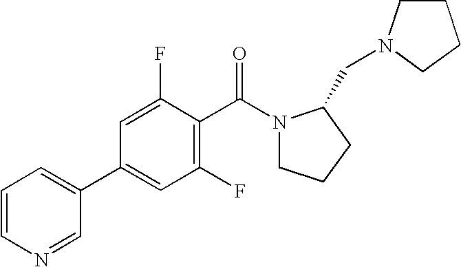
C1=CN=CC(C2=CC(F)=C(C(=O)N3CCCC3CN3CCCC3)C(F)=C2)=C1
